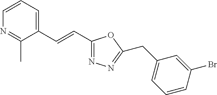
C1=CC=C(C=CC2=NN=C(CC3=CC=CC(Br)=C3)O2)C(C)=N1
